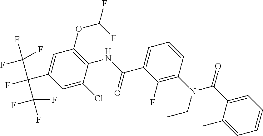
N(C1=C(OC(F)F)C=C(C(F)(C(F)(F)F)C(F)(F)F)C=C1Cl)C(C1=CC=CC(N(C(C2=CC=CC=C2C)=O)CC)=C1F)=O
